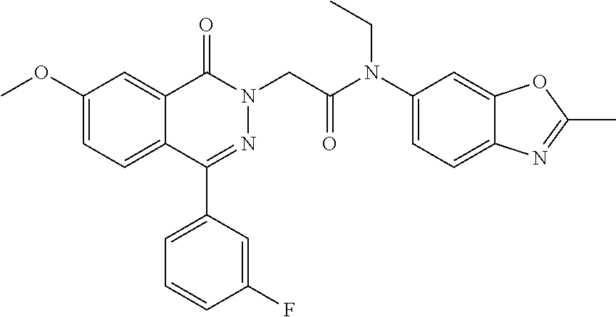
COC1=CC=C2C(=C1)C(=O)N(CC(=O)N(CC)C1=CC=C3C(=C1)OC(C)=N3)N=C2C1=CC=CC(F)=C1
